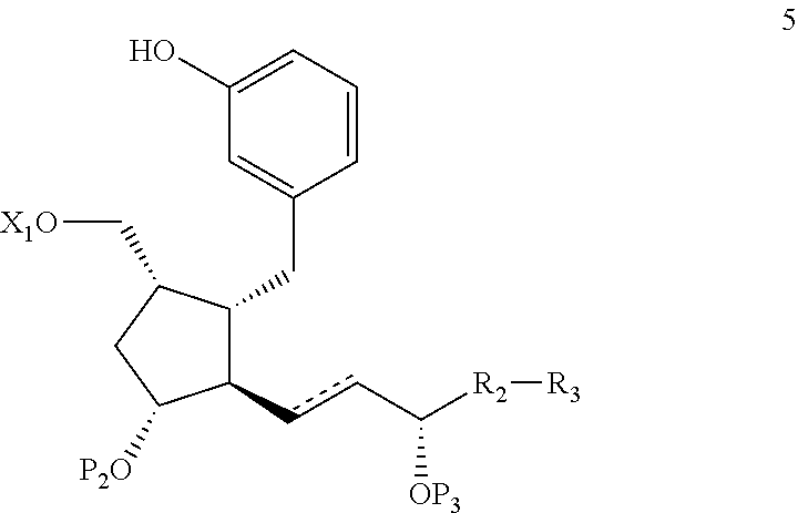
C1(ccC([R2][R3])[OP3])C(CC2=CC(O)=CC=C2)C(C[X1O])CC1[P2O]
